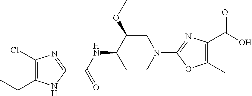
C1(Cl)=C(CC)NC(C(NC2CCN(C3=NC(C(O)=O)=C(C)O3)CC2OC)=O)=N1
